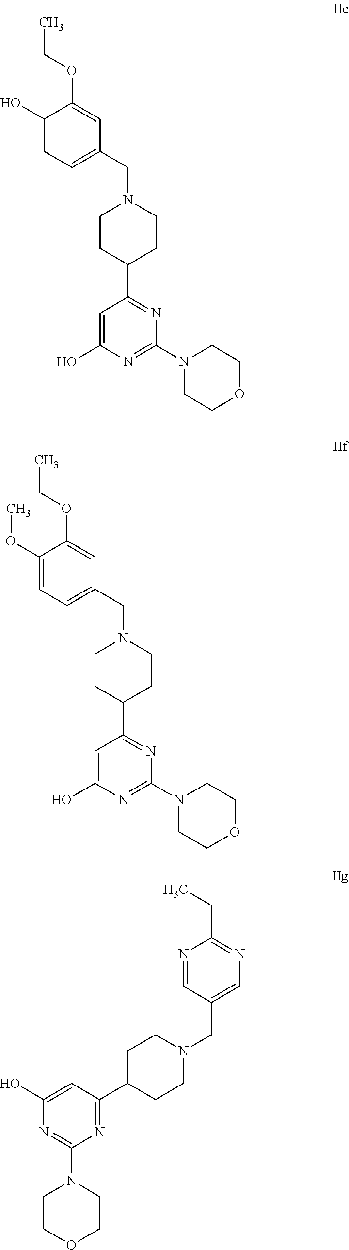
C1=C(O)N=C(N2CCOCC2)N=C1C1CCN(CC2=CC=C(O)C(OCC)=C2)CC1.C1=C(O)N=C(N2CCOCC2)N=C1C1CCN(CC2=CC=C(OC)C(OCC)=C2)CC1.C1C(C2=NC(N3CCOCC3)=NC(O)=C2)CCN(CC2=CN=C(CC)N=C2)C1
